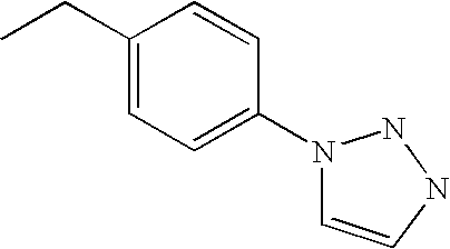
C1(N2C=CNN2)=CC=C(CC)C=C1
